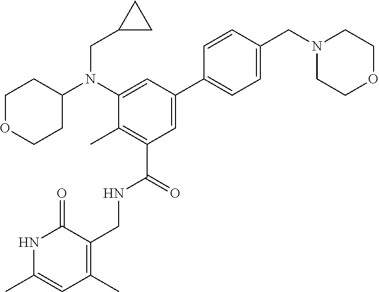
N1C(C)=CC(C)=C(CNC(C2=C(C)C(N(C3CCOCC3)CC3CC3)=CC(C3=CC=C(CN4CCOCC4)C=C3)=C2)=O)C1=O
